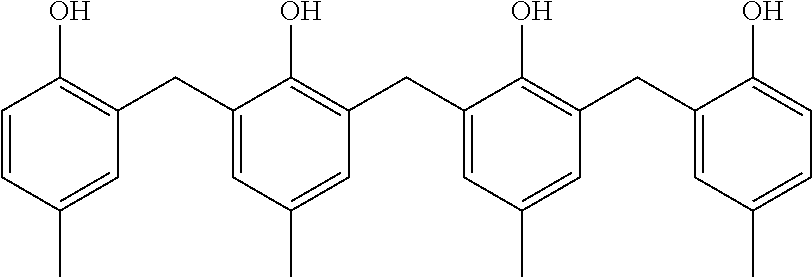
C1=CC(C)=CC(CC2=CC(C)=CC(CC3=CC(C)=CC(CC4=CC(C)=CC=C4O)=C3O)=C2O)=C1O
